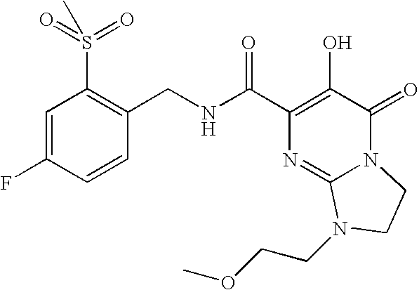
C1=C(F)C=CC(CNC(C2=C(O)C(=O)N3C(=N2)N(CCOC)CC3)=O)=C1S(=O)(=O)C
